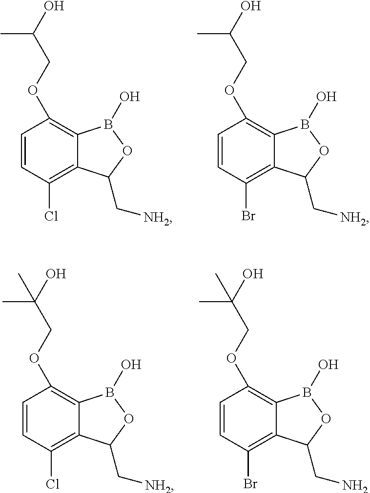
C1=CC(Cl)=C2C(=C1OCC(O)C)B(O)OC2C[NH2].C1=CC(Br)=C2C(=C1OCC(O)C)B(O)OC2C[NH2].C1=CC(Cl)=C2C(=C1OCC(O)(C)C)B(O)OC2C[NH2].C1=CC(Br)=C2C(=C1OCC(O)(C)C)B(O)OC2CN
